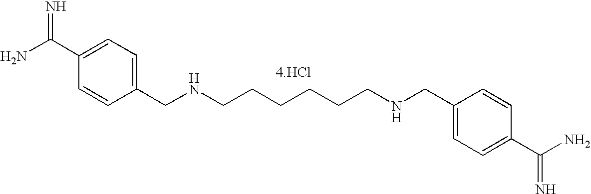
NC(C1=CC=C(CNCCCCCCNCC2=CC=C(C(N)=N)C=C2)C=C1)=N.[4.HCl]
